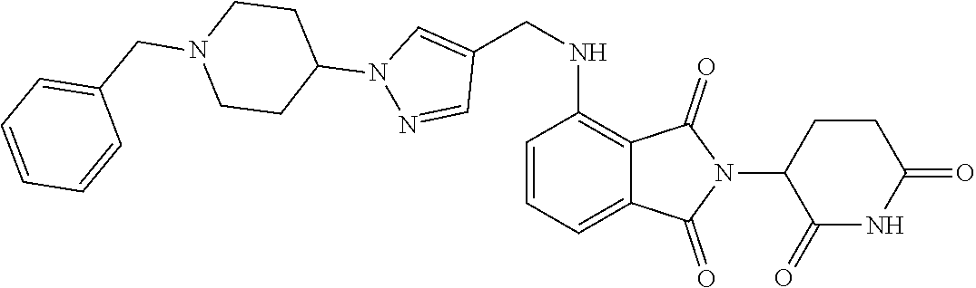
C1(=O)NC(=O)CCC1N1C(=O)C2=C(NCC3=CN(C4CCN(CC5=CC=CC=C5)CC4)N=C3)C=CC=C2C1=O
